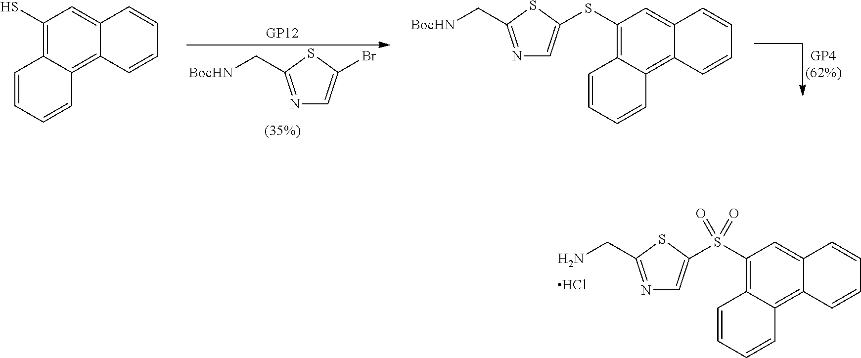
N1=C(CN)SC(S(C2=C3C(=C4C(=C2)C=CC=C4)C=CC=C3)(=O)=O)=C1.Cl.N1=C(C[BocHN])SC(Br)=C1.C1(S)=C2C(=C3C(=C1)C=CC=C3)C=CC=C2.N1=C(C[BocHN])SC(SC2=C3C(=C4C(=C2)C=CC=C4)C=CC=C3)=C1
